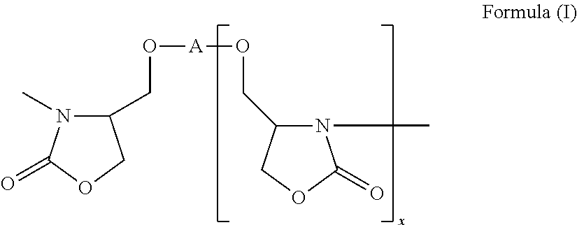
C1(CO[A]OCC2N(C)C(=O)OC2)N(C)C(=O)OC1
